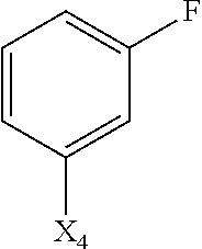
C1=CC([X4])=CC(F)=C1
